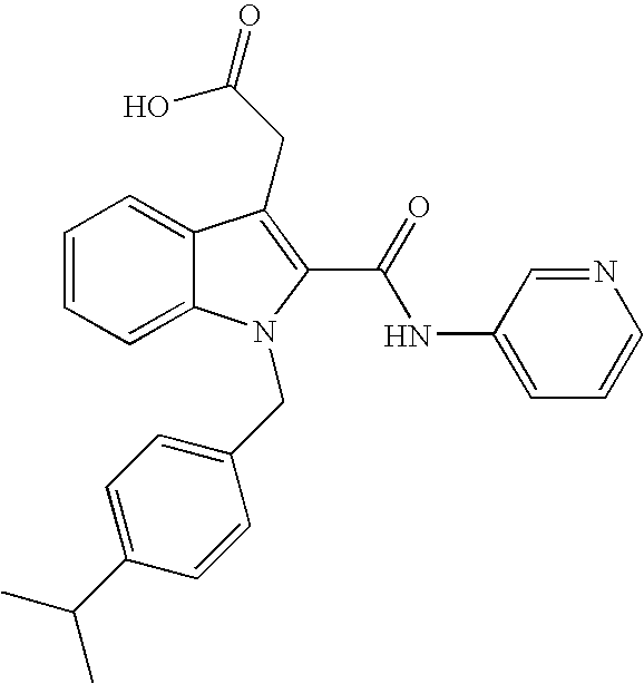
C1=CC=C2C(=C1)C(CC(=O)O)=C(C(=O)NC1=CC=CN=C1)N2CC1=CC=C(C(C)C)C=C1
